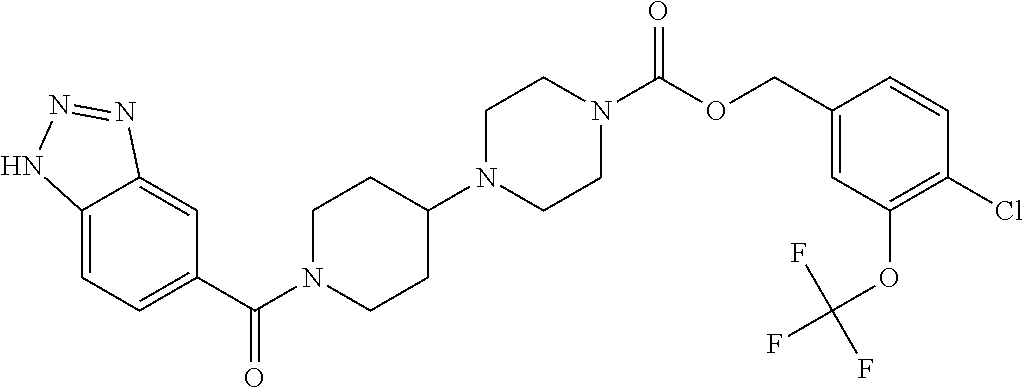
C12=CC=C(C(N3CCC(N4CCN(C(OCC5=CC(OC(F)(F)F)=C(Cl)C=C5)=O)CC4)CC3)=O)C=C1N=NN2
